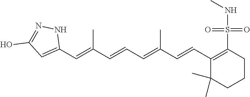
C1(C=C(C=CC=C(C=CC2=C(S(=O)(=O)NC)CCCC2(C)C)C)C)=CC(O)=NN1
